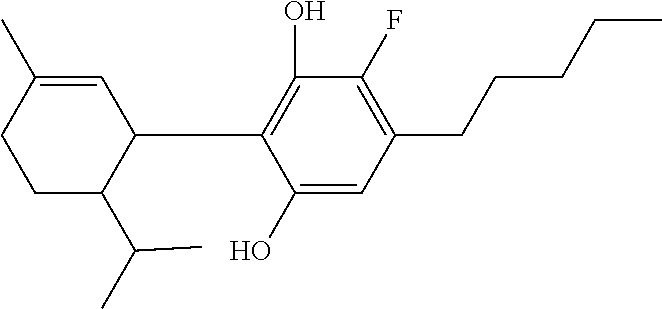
C1(C2=C(O)C(F)=C(CCCCC)C=C2O)C=C(C)CCC1C(C)C
